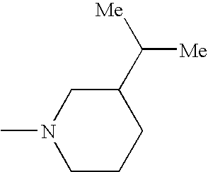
CN1CCCC(C([Me])[Me])C1
